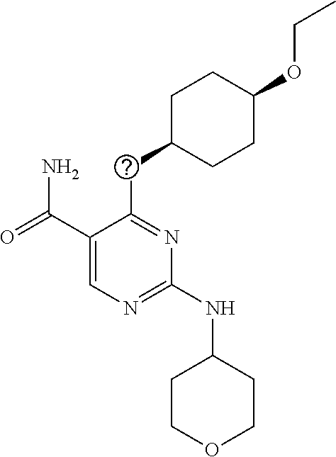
C1(C(=O)N)=CN=C(NC2CCOCC2)N=C1CC1CCC(OCC)CC1
